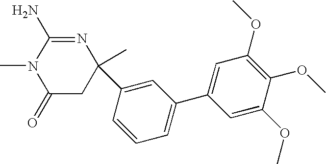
C1(=O)CC(C)(C2=CC(C3=CC(OC)=C(OC)C(OC)=C3)=CC=C2)N=C(N)N1C
